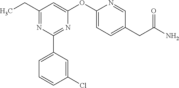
C1(OC2=CC(CC)=NC(C3=CC=CC(Cl)=C3)=N2)=CC=C(CC(N)=O)C=N1
